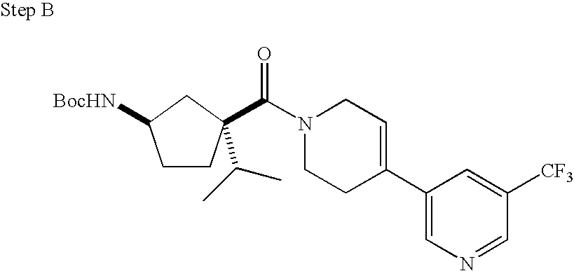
[BocHN]C1CCC(C(=O)N2CCC(C3=CN=CC([CF3])=C3)=CC2)(C(C)C)C1
